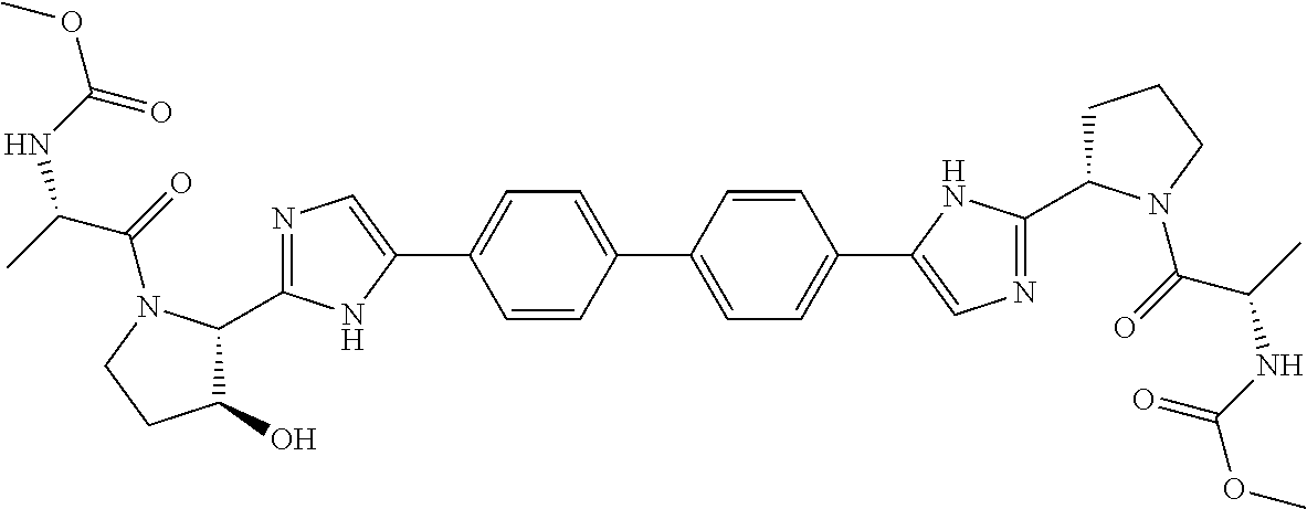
C1=CC(C2=CC=C(C3=CN=C(C4CCCN4C(C(C)NC(OC)=O)=O)N3)C=C2)=CC=C1C1=CN=C(C2C(O)CCN2C(C(C)NC(OC)=O)=O)N1
